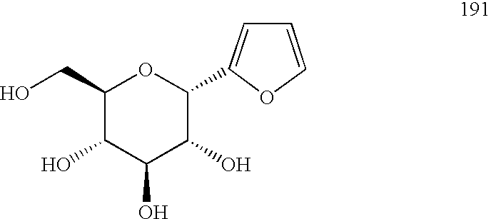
C1(CO)C(O)C(O)C(O)C(C2=CC=CO2)O1
